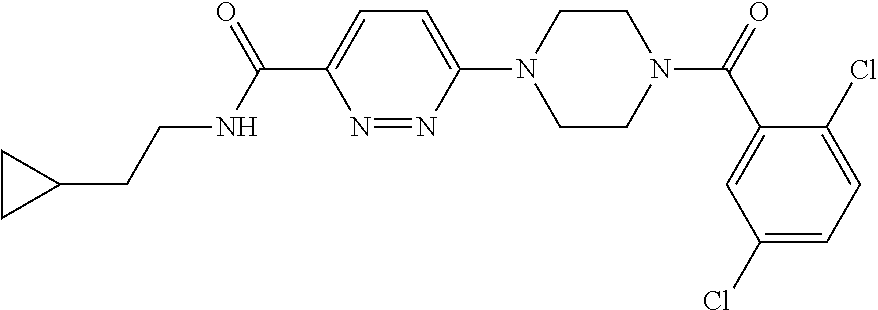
N1=NC(N2CCN(C(=O)C3=CC(Cl)=CC=C3Cl)CC2)=CC=C1C(NCCC1CC1)=O
